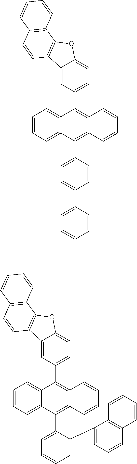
C1=CC=C2C(=C1)C(C1=CC=C3C(=C1)C1=C(O3)C3=C(C=C1)C=CC=C3)=C1C(=C2C2=CC=C(C3=CC=CC=C3)C=C2)C=CC=C1.C1=CC=C2C(=C1)C(C1=CC=C3C(=C1)C1=C(O3)C3=C(C=C1)C=CC=C3)=C1C(=C2C2=CC=CC=C2C2=CC=CC3=C2C=CC=C3)C=CC=C1
